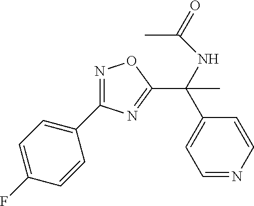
N1=C(C2=CC=C(F)C=C2)N=C(C(C)(NC(C)=O)C2=CC=NC=C2)O1
